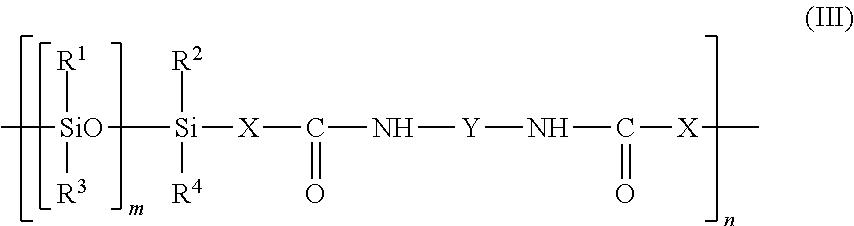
C[SiO]([R3])([R1])[Si]([X]C(N[Y]NC([X]C)=O)=O)([R4])[R2]
